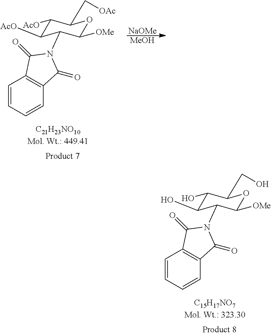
C1(O)C(O)C(N2C(=O)C3=C(C2=O)C=CC=C3)C([OMe])OC1CO.C1([AcO])C([AcO])C(N2C(=O)C3=C(C2=O)C=CC=C3)C([OMe])OC1C[OAc].[NaOMe].[MeOH]
